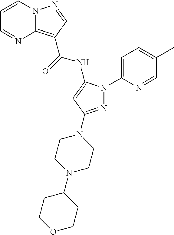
C12=C(C(=O)NC3=CC(N4CCN(C5CCOCC5)CC4)=NN3C3=CC=C(C)C=N3)C=NN1C=CC=N2
